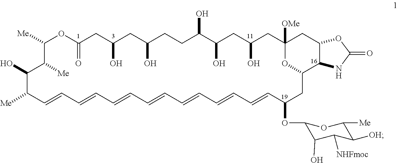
C1([Me])C([Me])C(O)C([Me])C=CC=CC=CC=CC=CC=CC=CC(OC2C(O)C([NHFmoc])C([OH])C([Me])O2)CC2OC([OMe])(CC(O)CC(O)C(O)CCC(O)CC(O)CC(=O)O1)CC1C2NC(=O)O1
